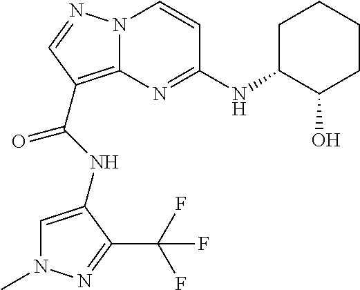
N(C(=O)C1=C2N(N=C1)C=CC(NC1C(O)CCCC1)=N2)C1=CN(C)N=C1C(F)(F)F
